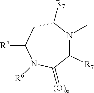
N1(C)C([R7])C(=[(O)n])N([R6])C([R7])CC1[R7]
